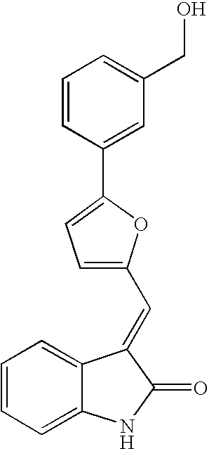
C1=CC=C2C(=C1)C(=CC1=CC=C(C3=CC(CO)=CC=C3)O1)C(=O)N2
